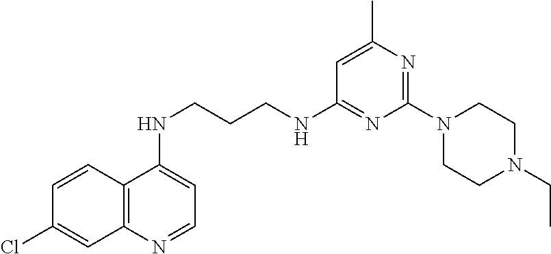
C12=C(N=CC=C1NCCCNC1=NC(N3CCN(CC)CC3)=NC(C)=C1)C=C(Cl)C=C2
